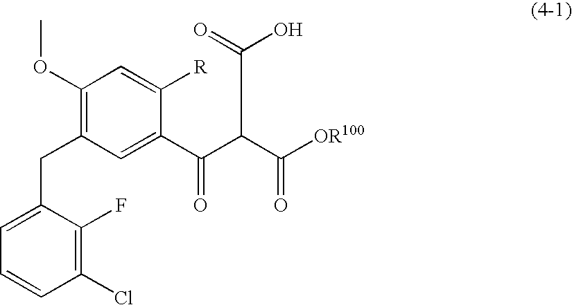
C1(OC)=C(CC2=CC=CC(Cl)=C2F)C=C(C(C(C([OR100])=O)C(=O)O)=O)C([R])=C1
